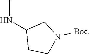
CNC1CCN([Boc])C1
